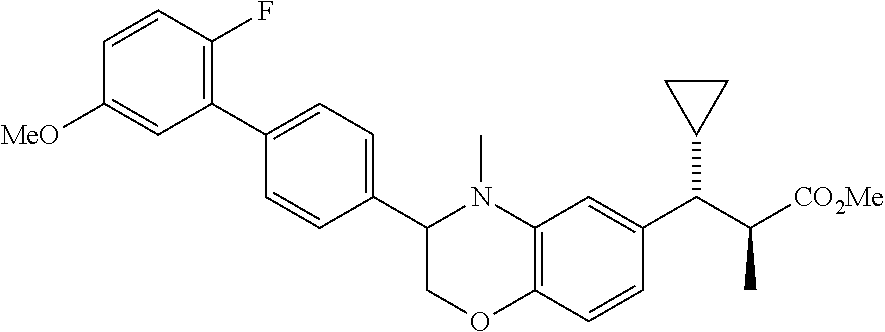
C1(C2=C(F)C=CC([MeO])=C2)=CC=C(C2COC3=C(N2C)C=C(C(C([CO2Me])C)C2CC2)C=C3)C=C1
